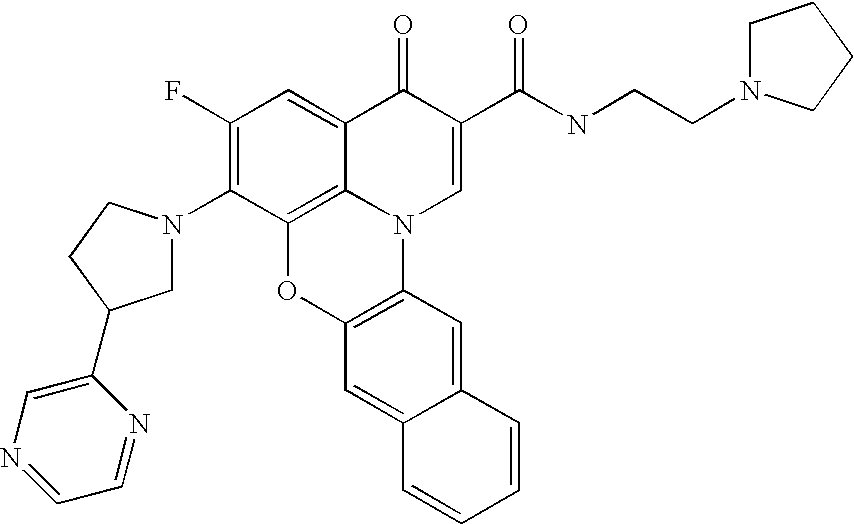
C1(F)=C(N2CC(C3=CN=CC=N3)CC2)C2=C3C(=C1)C(=O)C(C(=O)NCCN1CCCC1)=CN3C1=C(O2)C=C2C(=C1)C=CC=C2
